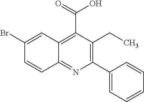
C12=NC(C3=CC=CC=C3)=C(CC)C(C(=O)O)=C1C=C(Br)C=C2
